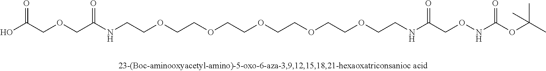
OC(COCC(NCCOCCOCCOCCOCCOCCNC(CONC(=O)OC(C)(C)C)=O)=O)=O
